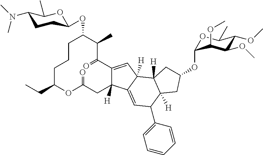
C1CCC(CC)OC(=O)CC2([H])C(=CC3([H])C2=CC(C2=CC=CC=C2)C2([H])CC(OC4OC(C)C(OC)C(OC)C4OC)CC23[H])C(=O)C(C)C1OC1CCC(N(C)C)C(C)O1
